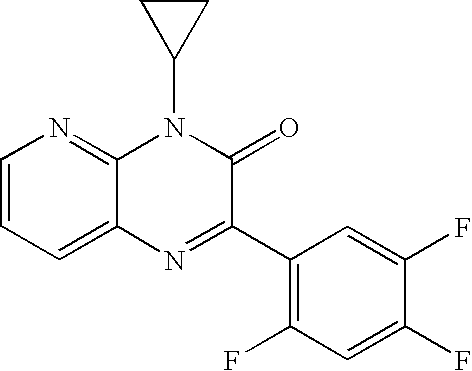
C1=CC=C2C(=N1)N(C1CC1)C(=O)C(C1=C(F)C=C(F)C(F)=C1)=N2
